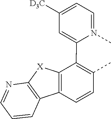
C1=N(C)C(C2=C(C)C=CC3=C2[X]C2=C3C=CC=N2)=CC([D3C])=C1
